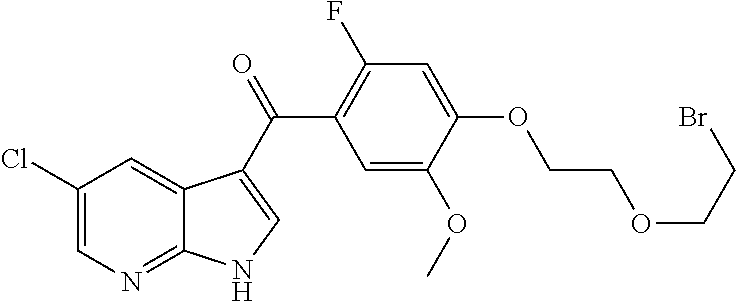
C1(Cl)=CN=C2C(=C1)C(C(C1=C(F)C=C(OCCOCCBr)C(OC)=C1)=O)=CN2
